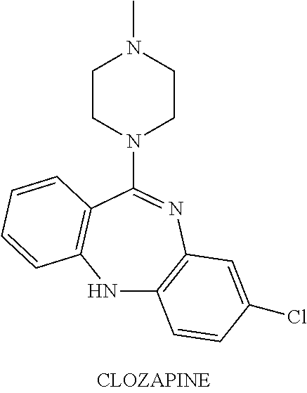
N1C2=C(N=C(N3CCN(C)CC3)C3=C1C=CC=C3)C=C(Cl)C=C2
